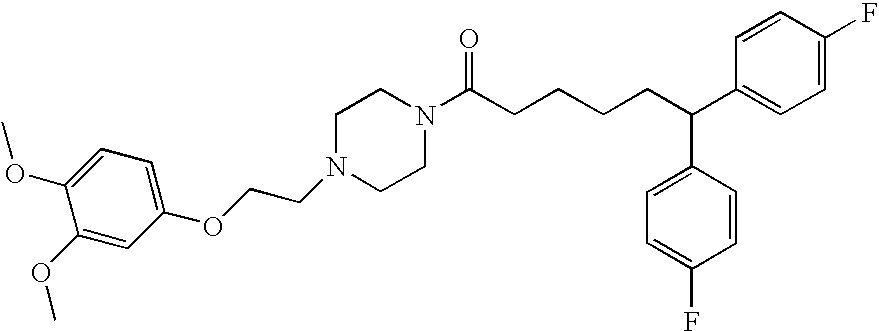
O(C1=CC=C(OC)C(OC)=C1)CCN1CCN(C(CCCCC(C2=CC=C(F)C=C2)C2=CC=C(F)C=C2)=O)CC1
